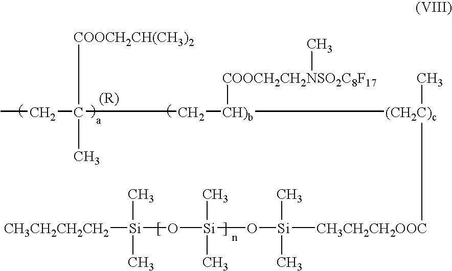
CCC(C[CH)b]([(CH2C)c](C)[CH3CH2CH2OOC][Si](O[Si](O[Si]([CH3CH2CH2CH2])(C)C)(C)C)(C)C)[COOCH2CH2NSO2C8F17]C)([COOCH2CH(CH3)2])C
